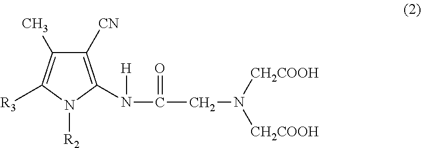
C1([CN])=C(N(C(CN([CH2COOH])[CH2COOH])=O)[H])N([R2])C([R3])=C1C
